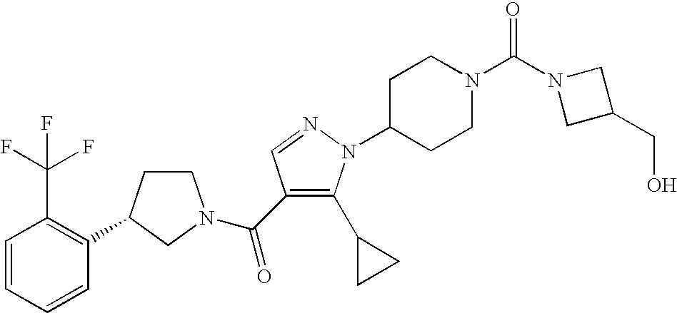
C1=CC=CC(C2CCN(C(=O)C3=C(C4CC4)N(C4CCN(C(=O)N5CC(CO)C5)CC4)N=C3)C2)=C1C(F)(F)F
